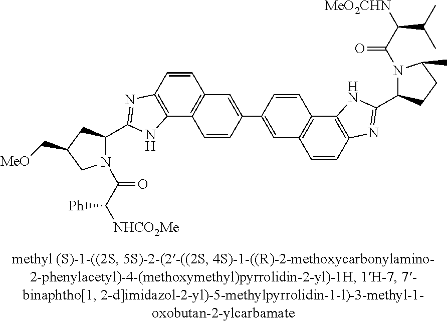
C1=CC2=C(C3=C1C=C(C1=CC4=C(C=C1)C1=C(C=C4)N=C(C4N(C(C([MeO2CHN])C(C)C)=O)C(C)CC4)N1)C=C3)NC(C1N(C(C([NHCO2Me])[Ph])=O)CC(C[MeO])C1)=N2
